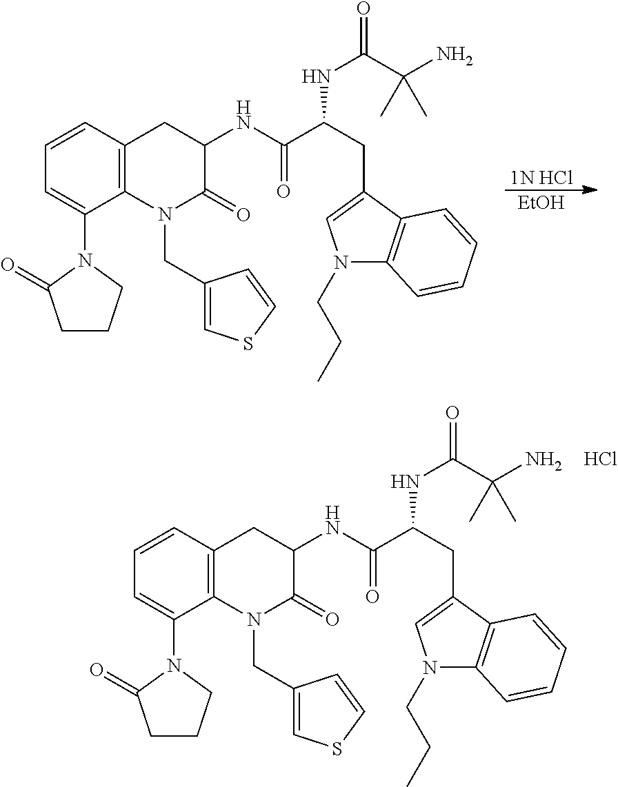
C1=CC2=C(C(N3C(=O)CCC3)=C1)N(CC1=CSC=C1)C(=O)C(NC(C(CC1=CN(CCC)C3=C1C=CC=C3)NC(=O)C(N)(C)C)=O)C2.Cl.[1N HCl].[EtOH].C1=CC2=C(C(N3C(=O)CCC3)=C1)N(CC1=CSC=C1)C(=O)C(NC(C(CC1=CN(CCC)C3=C1C=CC=C3)NC(=O)C(N)(C)C)=O)C2
